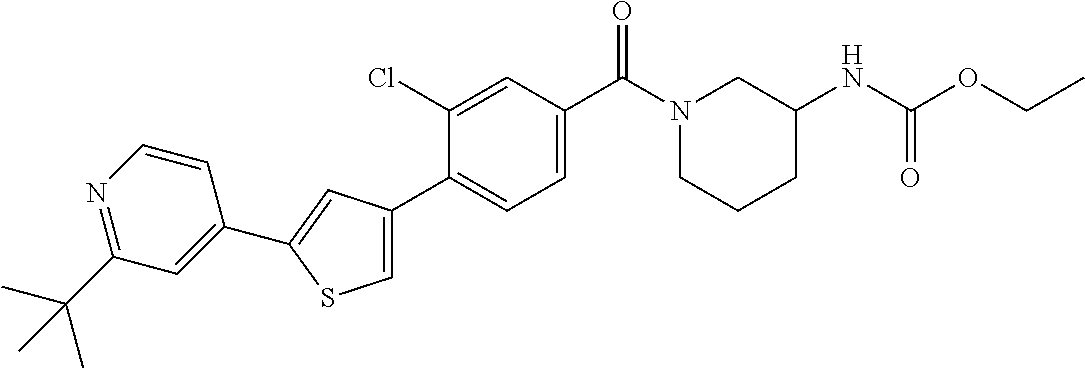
C1(NC(OCC)=O)CN(C(C2=CC=C(C3=CSC(C4=CC(C(C)(C)C)=NC=C4)=C3)C(Cl)=C2)=O)CCC1
